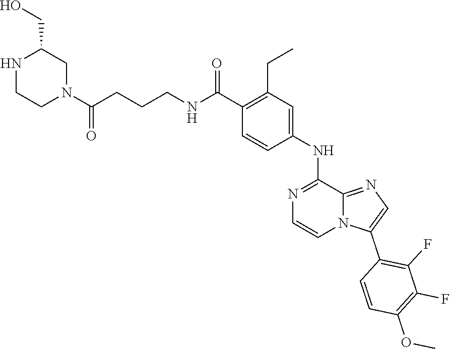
N(C(C1=C(CC)C=C(NC2=NC=CN3C2=NC=C3C2=C(F)C(F)=C(OC)C=C2)C=C1)=O)CCCC(N1CC(CO)NCC1)=O
